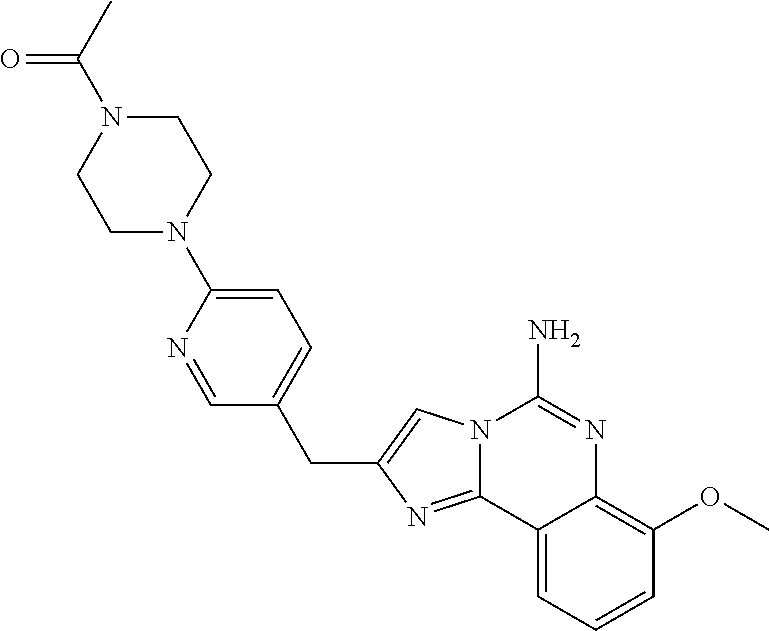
N12C(=NC(CC3=CC=C(N4CCN(C(=O)C)CC4)N=C3)=C1)C1=CC=CC(OC)=C1N=C2N
